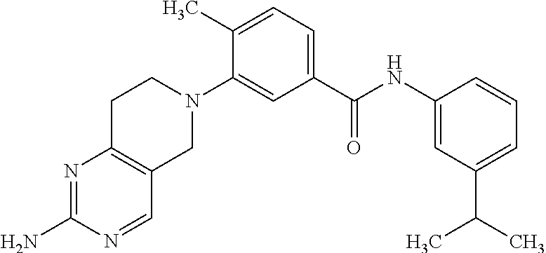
N1=C(N)N=CC2=C1CCN(C1=CC(C(NC3=CC(C(C)C)=CC=C3)=O)=CC=C1C)C2
